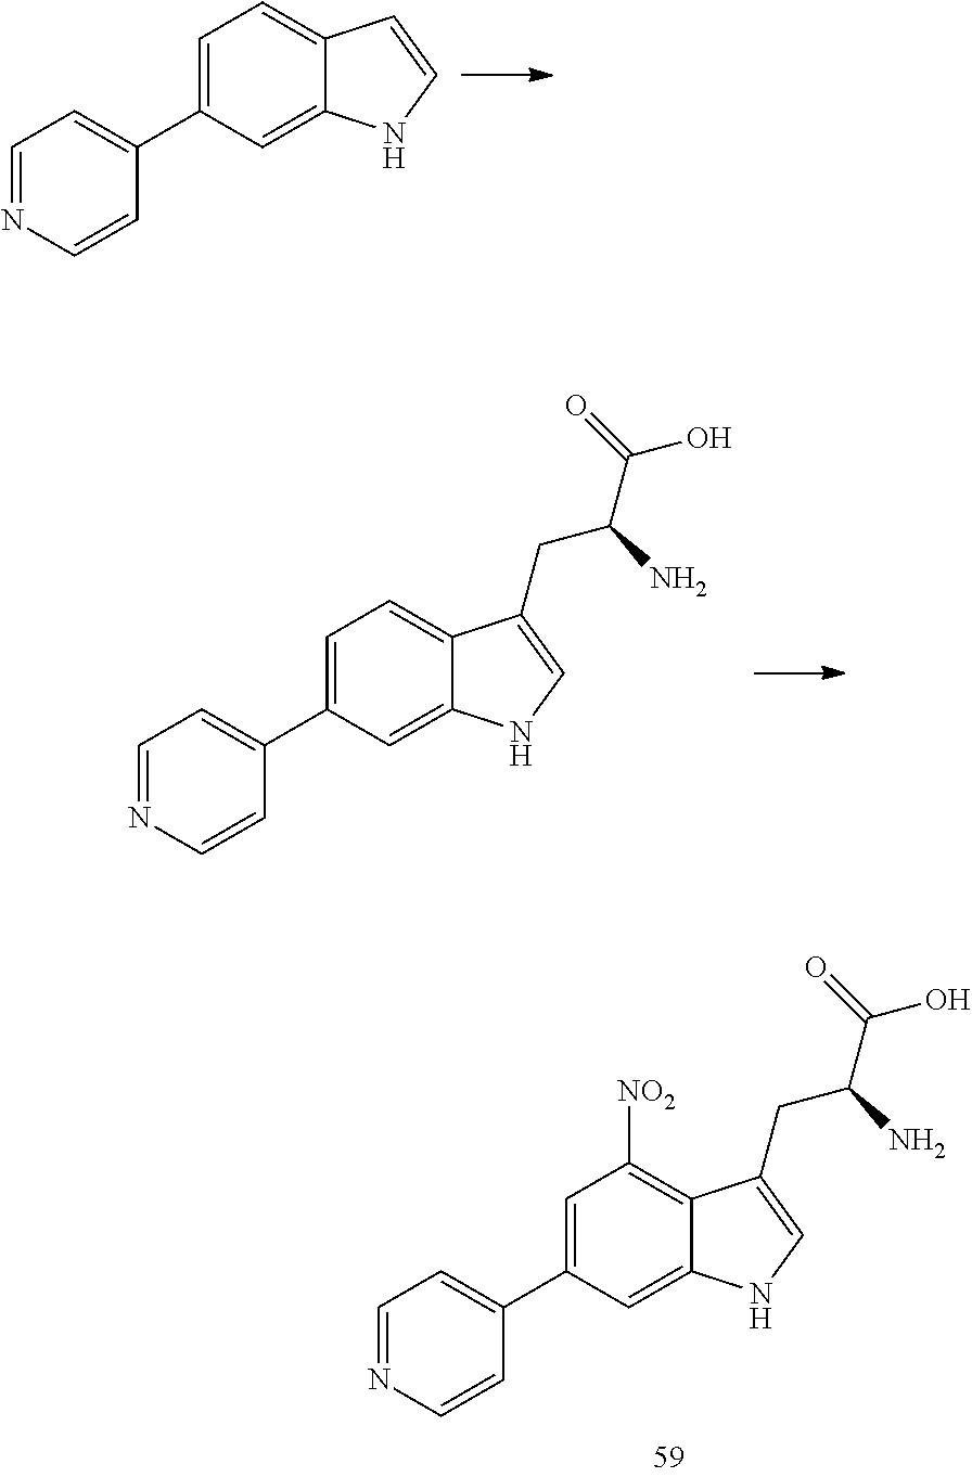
C1=C(C2=CC=NC=C2)C=C2C(=C1)C=CN2.C1=C(C2=CC=NC=C2)C=C2C(=C1)C(CC(C(=O)O)N)=CN2.C1=C(C2=CC=NC=C2)C=C2C(=C1[NO2])C(CC(C(=O)O)N)=CN2
